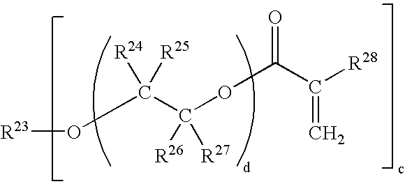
O(C(C([R27])(OC(=O)C(=C)[R28])[R26])([R24])[R25])[R23]
